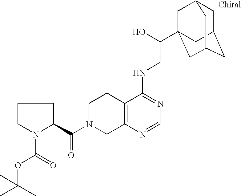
C1C(C(=O)N2CC3=C(CC2)C(NCC(O)C24CC5CC(CC(C2)C5)C4)=NC=N3)N(C(OC(C)(C)C)=O)CC1
